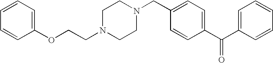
C1=CC=C(OCCN2CCN(CC3=CC=C(C(=O)C4=CC=CC=C4)C=C3)CC2)C=C1
